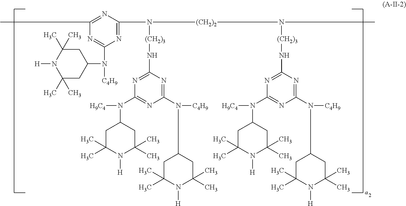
CC1=NC(N([(CH2)2]N([(CH2)3]NC2=NC(N([H9C4])C3CC(C)(C)N([H])C(C)(C)C3)=NC(N(C3CC(C)(C)N([H])C(C)(C)C3)[C4H9])=N2)C)[(CH2)3]NC2=NC(N([H9C4])C3CC(C)(C)N([H])C(C)(C)C3)=NC(N(C3CC(C)(C)N([H])C(C)(C)C3)[C4H9])=N2)=NC(N(C2CC(C)(C)N([H])C(C)(C)C2)[C4H9])=N1
